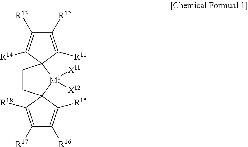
C1CC2([M1]([X11])([X12])C13C([R14])=C([R13])C([R12])=C3[R11])C([R15])=C([R16])C([R17])=C2[R18]
